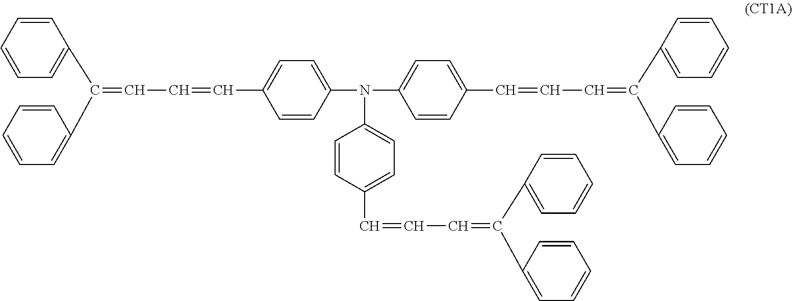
C1=CC=CC(C(C2=CC=CC=C2)=CC=CC2=CC=C(N(C3=CC=C(C=CC=C(C4=CC=CC=C4)C4=CC=CC=C4)C=C3)C3=CC=C(C=CC=C(C4=CC=CC=C4)C4=CC=CC=C4)C=C3)C=C2)=C1
